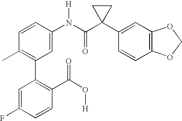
C1(N(C(C2(C3=CC4=C(C=C3)OCO4)CC2)=O)[H])=CC(C2=C(C(=O)O[H])C=CC(F)=C2)=C(C)C=C1
